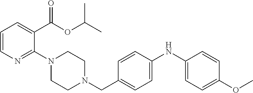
C1=C(C(OC(C)C)=O)C(N2CCN(CC3=CC=C(NC4=CC=C(OC)C=C4)C=C3)CC2)=NC=C1
